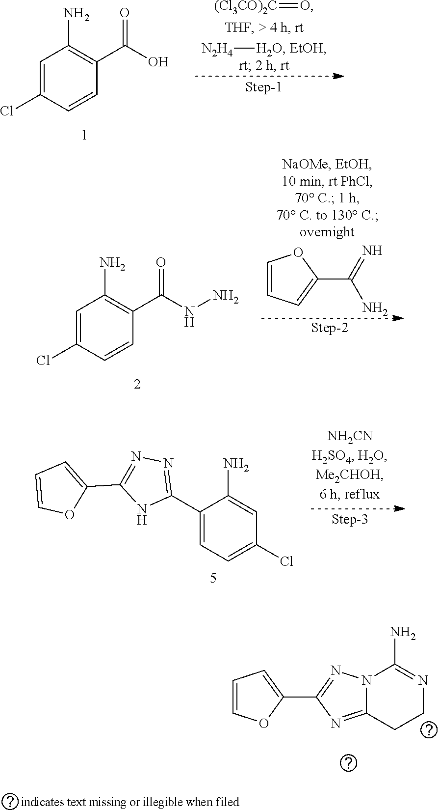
[N2H4][H2O].[(Cl3CO)2C]=O.C1=C(Cl)C=CC(C(O)=O)=C1N.C1=CC=C(C(=N)N)O1.C1=C(Cl)C=CC(C(NN)=O)=C1N.C1=CC=C(C2=NN=C(C3=CC=C(Cl)C=C3N)N2)O1.C12=NC(C3=CC=CO3)=NN1C(N)=NCC2
